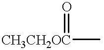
[CH3CH2OC](C)=O
